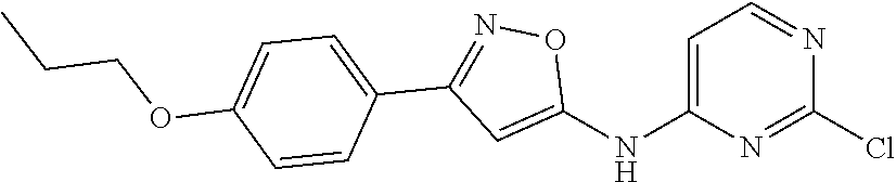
C1=C(NC2=CC(C3=CC=C(OCCC)C=C3)=NO2)N=C(Cl)N=C1
